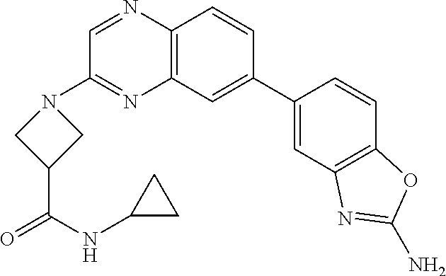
C12=C(C=C(C3=CC4=C(C=C3)OC(N)=N4)C=C1)N=C(N1CC(C(NC3CC3)=O)C1)C=N2
